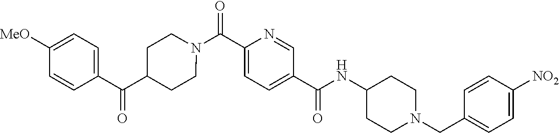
N(C(C1=CC=C(C(=O)N2CCC(C(C3=CC=C([OMe])C=C3)=O)CC2)N=C1)=O)C1CCN(CC2=CC=C([NO2])C=C2)CC1
